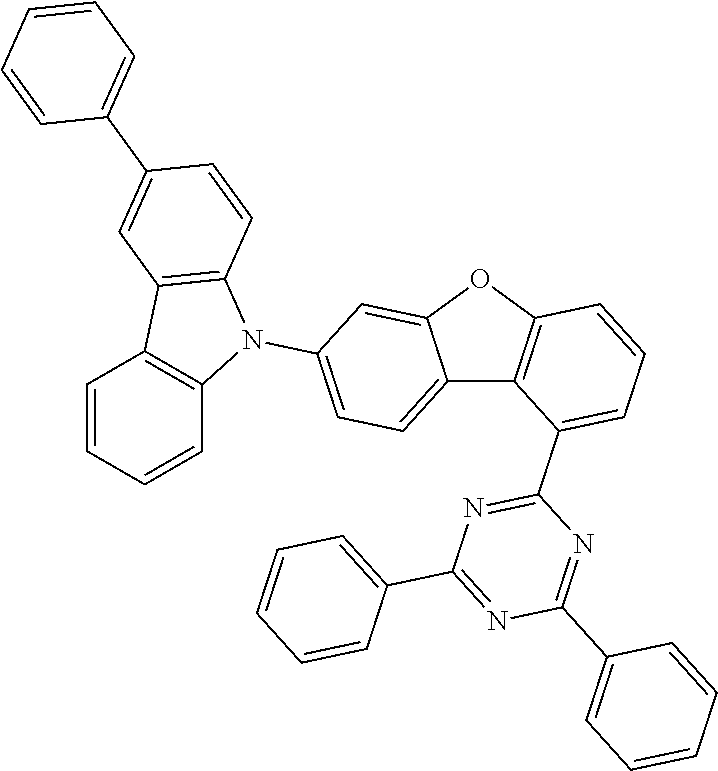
C12=CC=C(N3C4=C(C5=C3C=CC=C5)C=C(C3=CC=CC=C3)C=C4)C=C1OC1=C2C(C2=NC(C3=CC=CC=C3)=NC(C3=CC=CC=C3)=N2)=CC=C1
